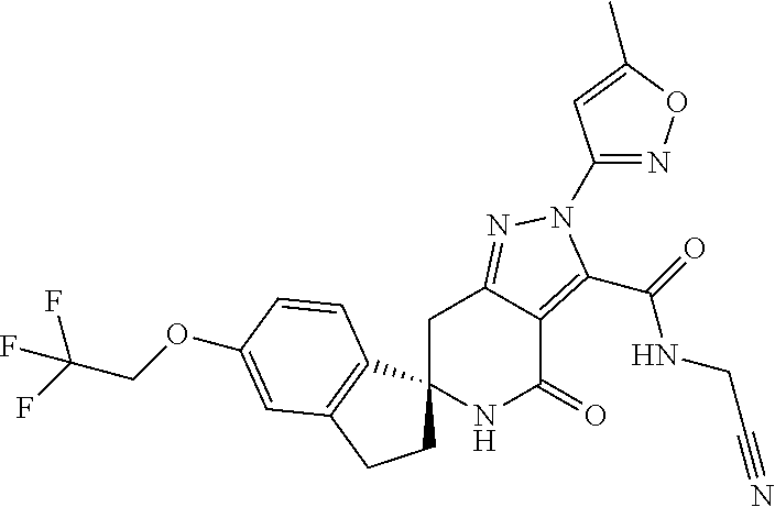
C1C2=NN(C3=NOC(C)=C3)C(C(=O)NCC#N)=C2C(=O)NC12CCC1=C2C=CC(OCC(F)(F)F)=C1
